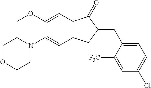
C1(OC)=CC2=C(C=C1N1CCOCC1)CC(CC1=CC=C(Cl)C=C1[F3C])C2=O
